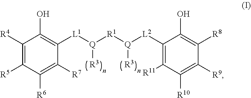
C1([R4])=C([R5])C([R6])=C([R7])C([L1][Q]([R1][Q]([L2]C2=C([R11])C([R10])=C([R9])C([R8])=C2O)[R3])[R3])=C1O
